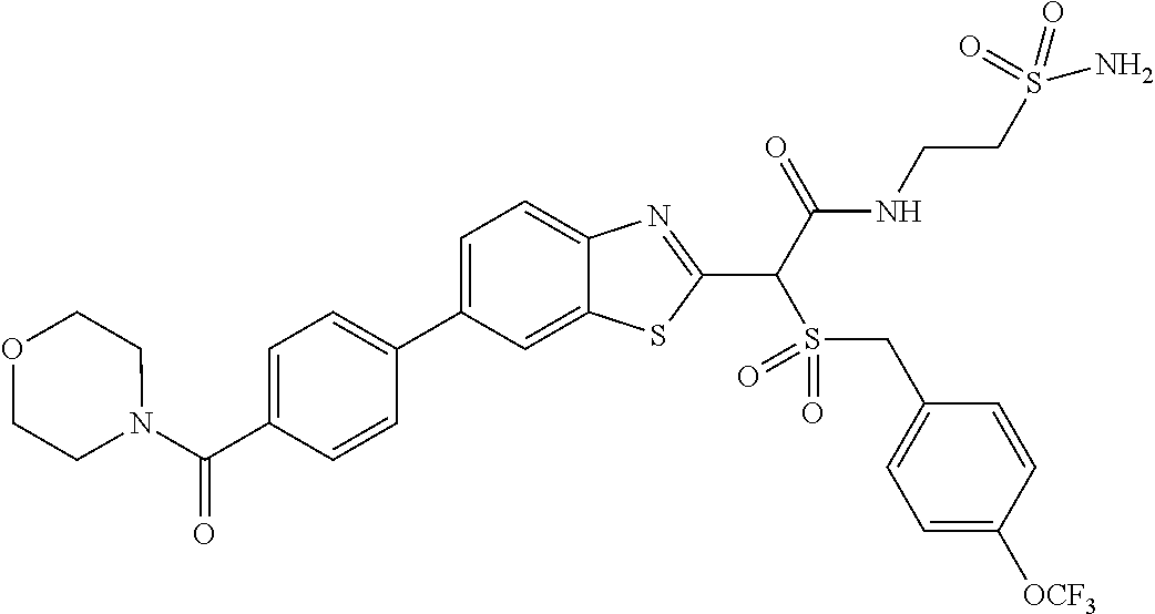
C1=C(C2=CC=C(C(N3CCOCC3)=O)C=C2)C=C2C(=C1)N=C(C(C(NCCS(N)(=O)=O)=O)S(=O)(=O)CC1=CC=C([OCF3])C=C1)S2
